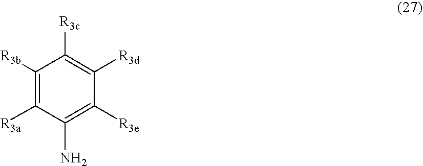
C1([R3b])=C([R3a])C(N)=C([R3e])C([R3d])=C1[R3c]
